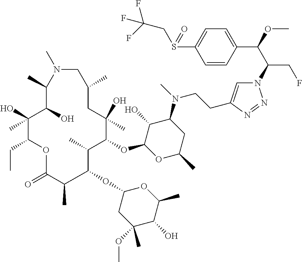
N1=NN(C(C(C2=CC=C(S(CC(F)(F)F)=O)C=C2)OC)CF)C=C1CCN(C1C(O)C(OC2C(C)C(OC3CC(OC)(C)C(O)C(C)O3)C(C)C(=O)OC(CC)C(O)(C)C(O)C(C)N(C)CC(C)CC2(O)C)OC(C)C1)C
